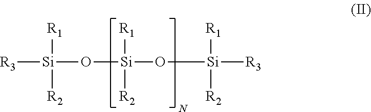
[R3][Si](O[Si](O[Si]([R3])([R1])[R2])([R1])[R2])([R1])[R2]
